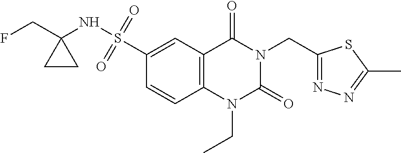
C12=C(C=C(S(NC3(CF)CC3)(=O)=O)C=C1)C(=O)N(CC1=NN=C(C)S1)C(=O)N2CC
